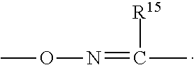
CON=C(C)[R15]
